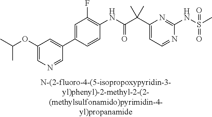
N1=CC=C(C(C(NC2=C(F)C=C(C3=CC(OC(C)C)=CN=C3)C=C2)=O)(C)C)N=C1NS(=O)(=O)C
